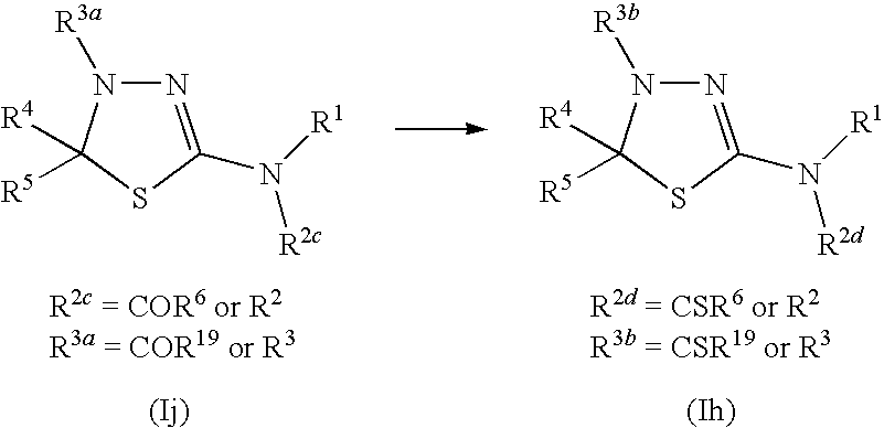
N1=C(N([R1])[R2c])SC([R5])([R4])N1[R3a].N1=C(N([R1])[R2d])SC([R5])([R4])N1[R3b]
